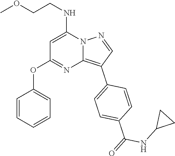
C(CNC1=CC(OC2=CC=CC=C2)=NC2=C(C3=CC=C(C(NC4CC4)=O)C=C3)C=NN12)OC
